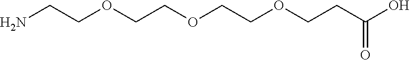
NCCOCCOCCOCCC(=O)O
